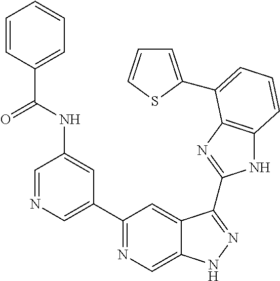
C1=NC=C(C2=NC=C3C(=C2)C(C2=NC4=C(N2)C=CC=C4C2=CC=CS2)=NN3)C=C1NC(C1=CC=CC=C1)=O
